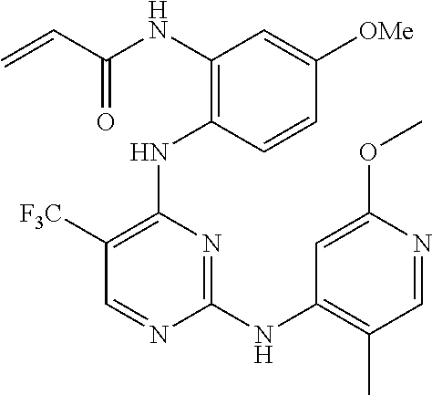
N(C1=C(NC2=C([F3C])C=NC(NC3=C(C)C=NC(OC)=C3)=N2)C=CC([OMe])=C1)C(C=C)=O
